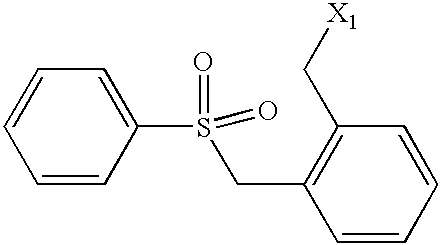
C1=CC(S(CC2=C(C[X1])C=CC=C2)(=O)=O)=CC=C1
